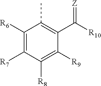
C1([R6])=C([R7])C([R8])=C([R9])C(C([R10])=[Z])=C1C
